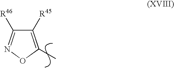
C1([R45])=C(C)ON=C1[R46]
